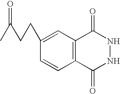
C1=C(CCC(C)=O)C=CC2=C1C(=O)NNC2=O
